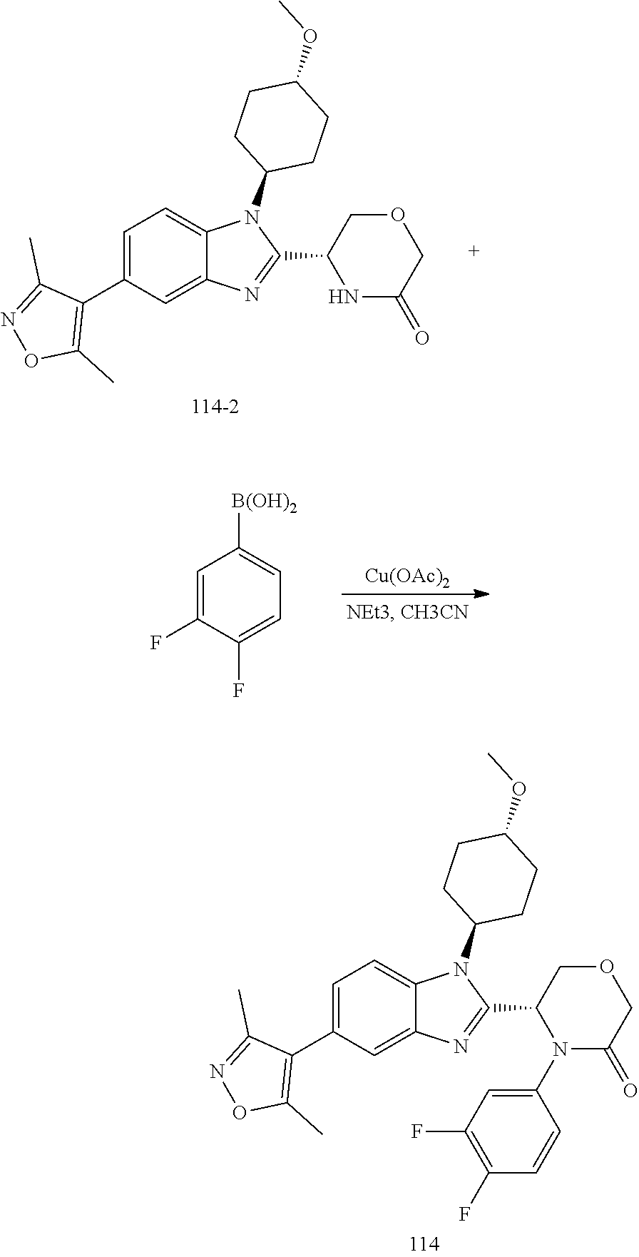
C1(C2N(C3=CC(F)=C(F)C=C3)C(=O)COC2)=NC2=CC(C3=C(C)ON=C3C)=CC=C2N1C1CCC(OC)CC1.C1(C2NC(=O)COC2)=NC2=CC(C3=C(C)ON=C3C)=CC=C2N1C1CCC(OC)CC1.C1=C(F)C(F)=CC=C1[B(OH)2].[Cu(OAc)2]
